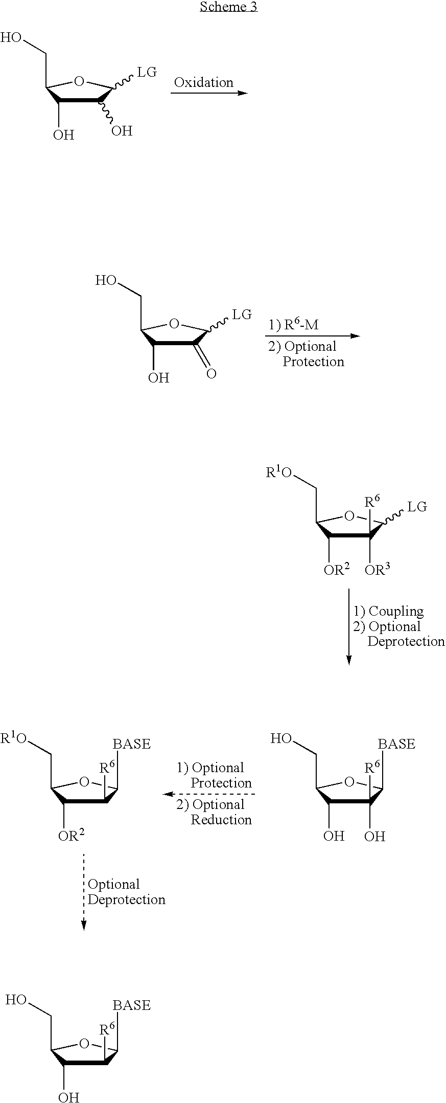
C1(O)([R6])C(O)C(CO)OC1[BASE].C1([R6])C([OR2])C(C[R1O])OC1[BASE].C1(O)C(O)C(CO)OC1[LG].C1(=O)C(O)C(CO)OC1[LG].C1([OR3])([R6])C([OR2])C(C[R1O])OC1[LG].C1([R6])C(O)C(CO)OC1[BASE]
